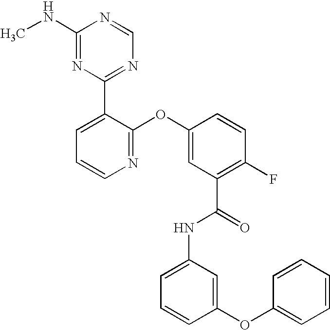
N1=C(OC2=CC(C(=O)NC3=CC=CC(OC4=CC=CC=C4)=C3)=C(F)C=C2)C(C2=NC=NC(NC)=N2)=CC=C1
